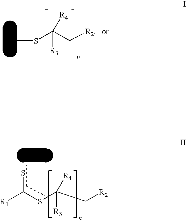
SC(SC(C[R2])([R3])[R4])[R1].CSC([R3])(C[R2])[R4]
